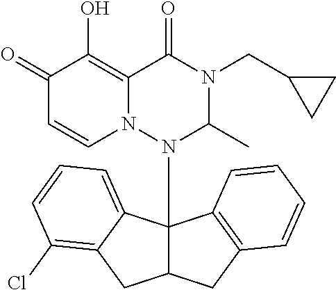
C1(=O)C=CN2C(=C1O)C(=O)N(CC1CC1)C(C)N2C12C(CC3=C1C=CC=C3)CC1=C(Cl)C=CC=C21
